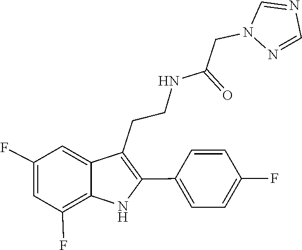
C1=CC(F)=CC=C1C1=C(CCNC(CN2C=NC=N2)=O)C2=CC(F)=CC(F)=C2N1
